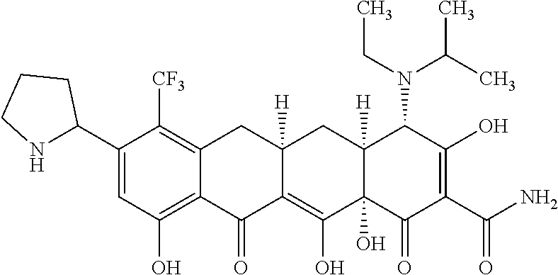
C1(C2NCCC2)=CC(O)=C2C(=C1[CF3])CC1([H])CC3([H])C(N(C(C)C)CC)C(O)=C(C(=O)N)C(=O)C3(O)C(O)=C1C2=O
